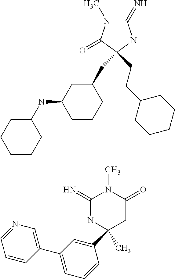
C1(=N)NC(C)(C2=CC(C3=CN=CC=C3)=CC=C2)CC(=O)N1C.N1(C)C(=N)NC(CCC2CCCCC2)(CC2CCCC(NC3CCCCC3)C2)C1=O
